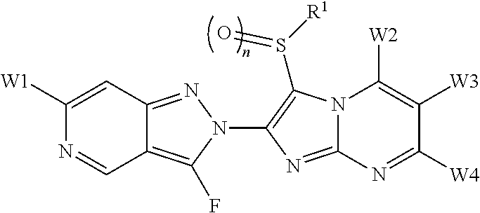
C1([W1])=CC2=NN(C3=C(S([R1])=O)N4C(=N3)N=C([W4])C([W3])=C4[W2])C(F)=C2C=N1
